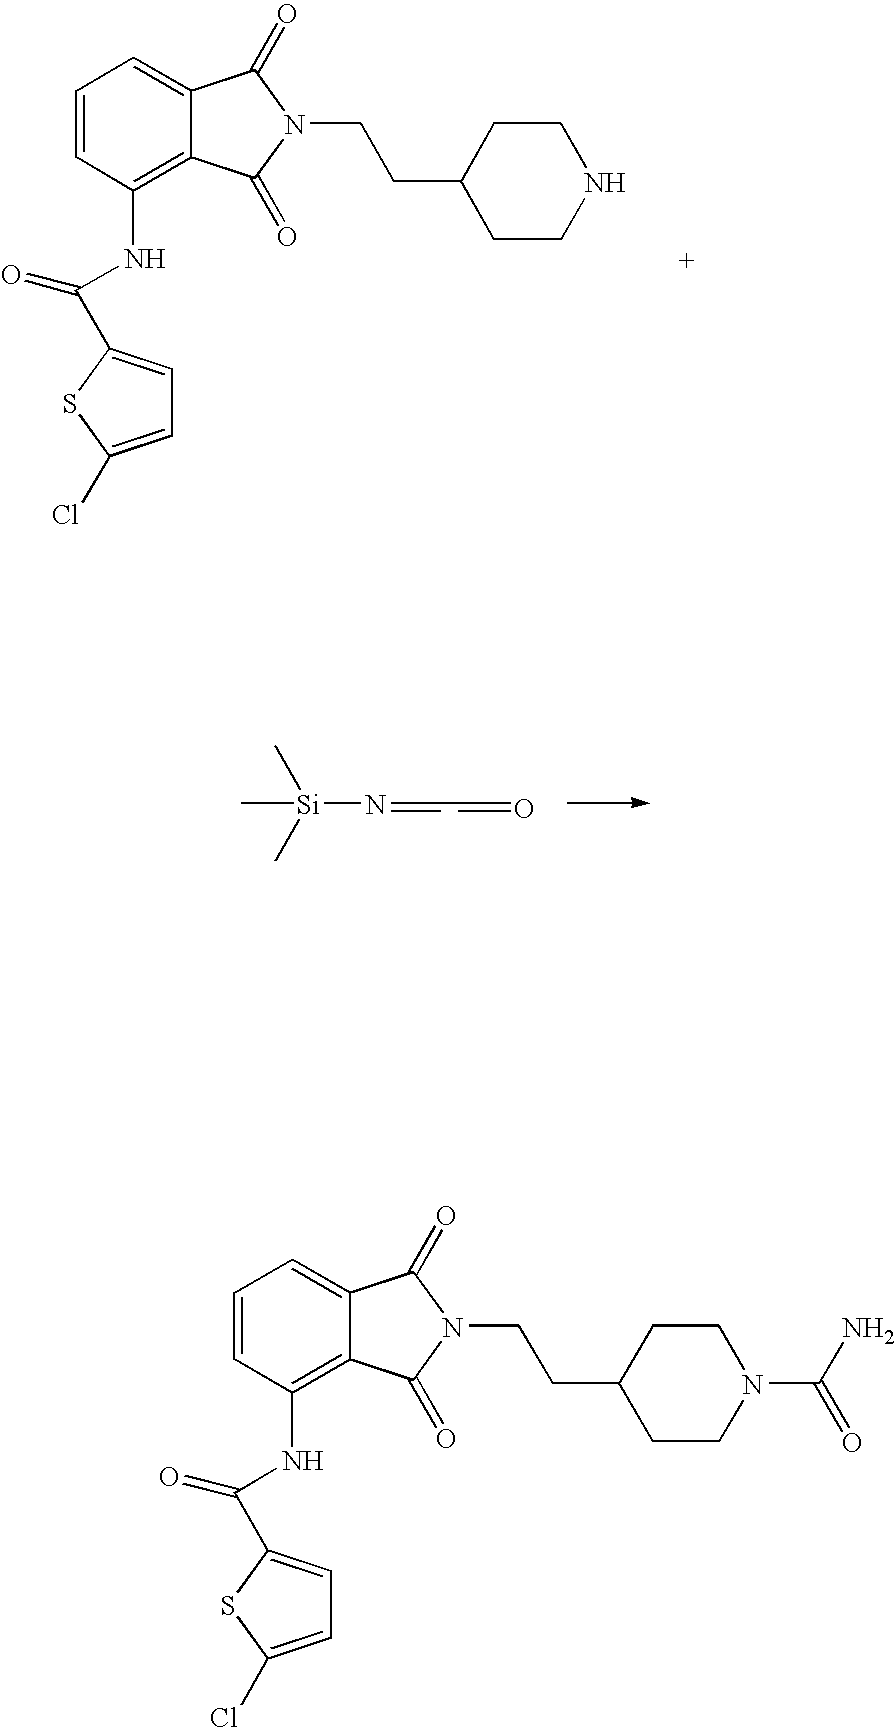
C1=CC(NC(C2=CC=C(Cl)S2)=O)=C2C(=C1)C(=O)N(CCC1CCNCC1)C2=O.C[Si](C)(C)N=CC=O.C1=CC(NC(C2=CC=C(Cl)S2)=O)=C2C(=C1)C(=O)N(CCC1CCN(C(N)=O)CC1)C2=O
